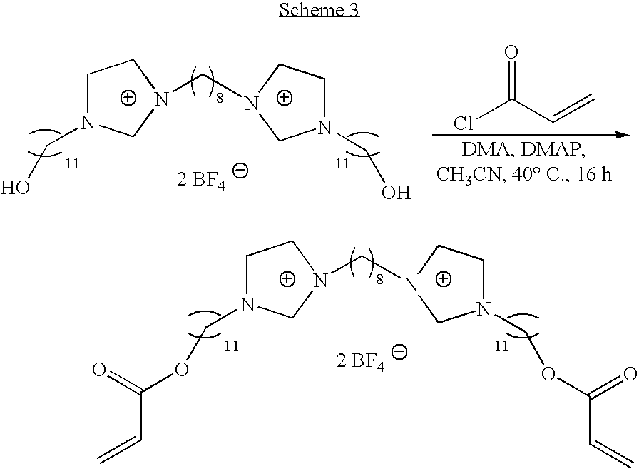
C1N(COC(C=C)=O)CN(CN2CN(COC(C=C)=O)CC2)C1.[2 BF4].C1N(CO)CN(CN2CN(CO)CC2)C1.[2 BF4].ClC(C=C)=O
